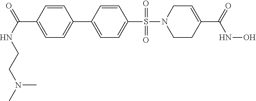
C(C1=CC=C(C2=CC=C(S(=O)(=O)N3CCC(C(NO)=O)=CC3)C=C2)C=C1)(NCCN(C)C)=O
